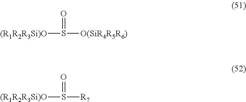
O=S([(R1R2R3Si)O])[O(SiR4R5R6)].O=S([(R1R2R3Si)O])[R7]
